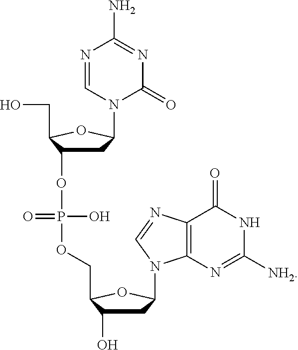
C1C(OP(OCC2C(O)CC(N3C4=C(C(=O)NC([NH2])=N4)N=C3)O2)(=O)O)C(CO)OC1N1C(=O)N=C(N)N=C1
